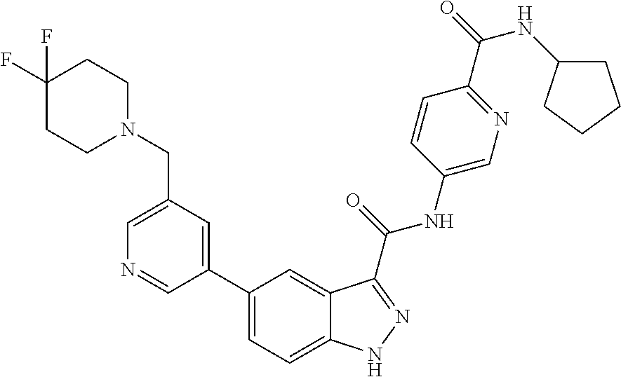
C1(CN2CCC(F)(F)CC2)=CN=CC(C2=CC=C3C(=C2)C(C(NC2=CN=C(C(=O)NC4CCCC4)C=C2)=O)=NN3)=C1
